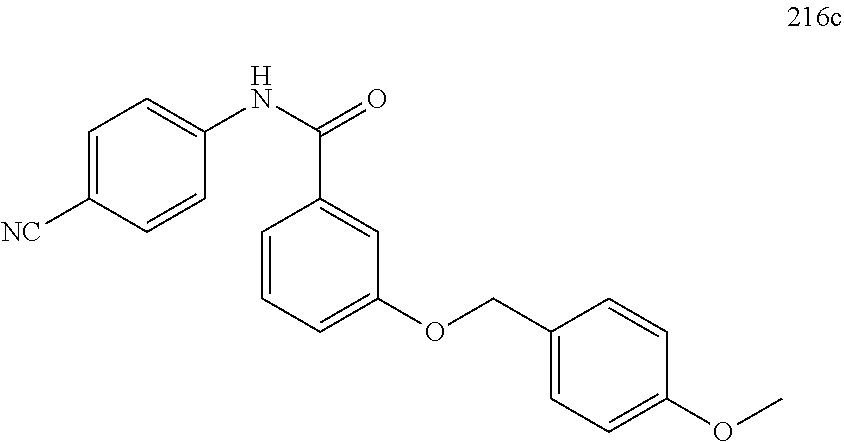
C1(COC2=CC=CC(C(NC3=CC=C([NC])C=C3)=O)=C2)=CC=C(OC)C=C1
